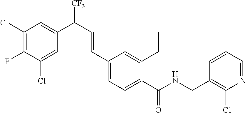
N(C(C1=CC=C(C=CC([CF3])C2=CC(Cl)=C(F)C(Cl)=C2)C=C1CC)=O)CC1=C(Cl)N=CC=C1
